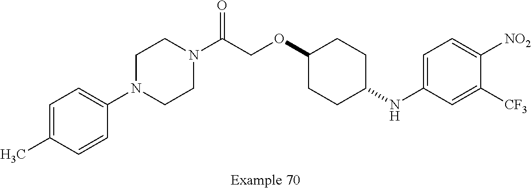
C1=C(C)C=CC(N2CCN(C(COC3CCC(NC4=CC=C([NO2])C([CF3])=C4)CC3)=O)CC2)=C1
